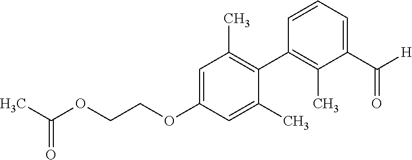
C1=C(OCCOC(=O)C)C=C(C)C(C2=C(C)C(C(=O)[H])=CC=C2)=C1C
